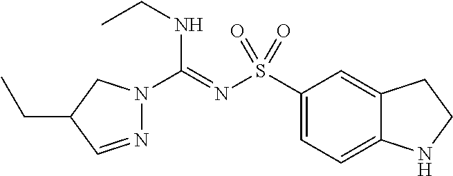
C1(S(N=C(NCC)N2N=CC(CC)C2)(=O)=O)=CC=C2C(=C1)CCN2
